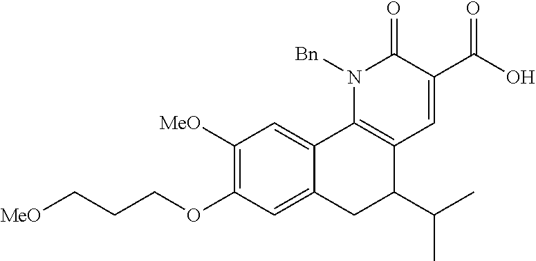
OC(C1=CC2=C(N([Bn])C1=O)C1=CC([MeO])=C(OCCC[MeO])C=C1CC2C(C)C)=O
